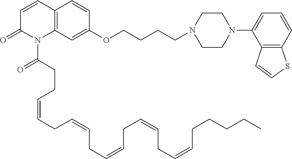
C1=CC2=C(N(C(CCC=CCC=CCC=CCC=CCC=CCCCCC)=O)C1=O)C=C(OCCCCN1CCN(C3=CC=CC4=C3C=CS4)CC1)C=C2
